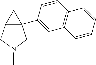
C12(C3=CC4=C(C=C3)C=CC=C4)C(CN(C)C1)C2
